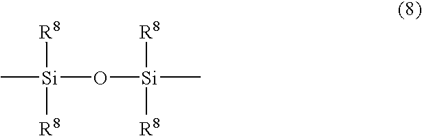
C[Si](O[Si](C)([R8])[R8])([R8])[R8]
